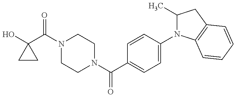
OC1(C(N2CCN(C(=O)C3=CC=C(N4C(C)CC5=C4C=CC=C5)C=C3)CC2)=O)CC1
